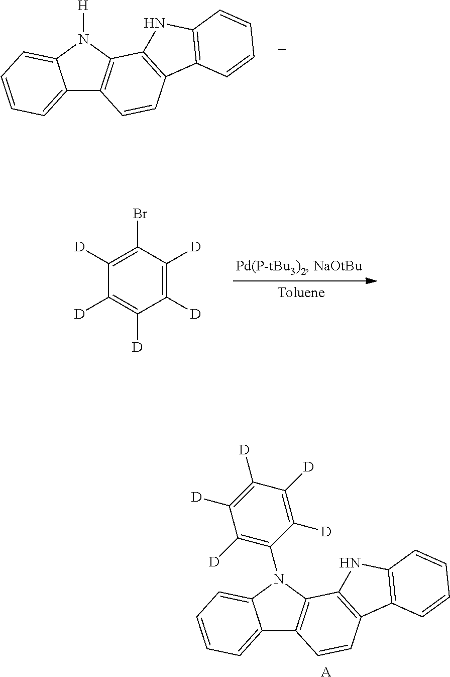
C12=CC=CC=C1N([H])C1=C2C=CC2=C1NC1=C2C=CC=C1.C1([D])=C([D])C(Br)=C([D])C([D])=C1[D].C12=CC=CC=C1N(C1=C([D])C([D])=C([D])C([D])=C1[D])C1=C2C=CC2=C1NC1=C2C=CC=C1.[A]
